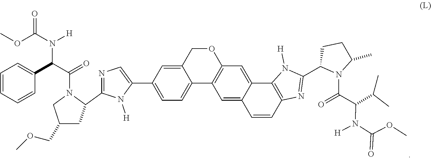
O1CC2=CC(C3=CN=C(C4CC(COC)CN4C(C(C4=CC=CC=C4)N(C(OC)=O)[H])=O)N3[H])=CC=C2C2=C1C=C1C(=C2)C=CC2=C1N([H])C(C1N(C(C(C(C)C)N(C(OC)=O)[H])=O)C(C)CC1)=N2
